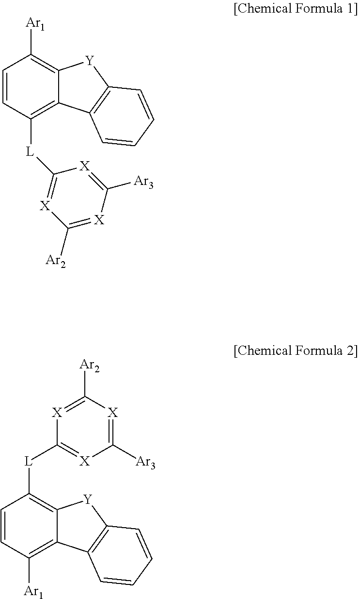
C1=CC([L]C2=[X]C([Ar2])=[X]C([Ar3])=[X]2)=C2C(=C1[Ar1])[Y]C1=C2C=CC=C1.C1=CC([Ar1])=C2C(=C1[L]C1=[X]C([Ar3])=[X]C([Ar2])=[X]1)[Y]C1=C2C=CC=C1
